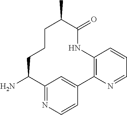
C1(N)C2=NC=CC(=C2)C2=C(NC(=O)C(C)CCC1)C=CC=N2
